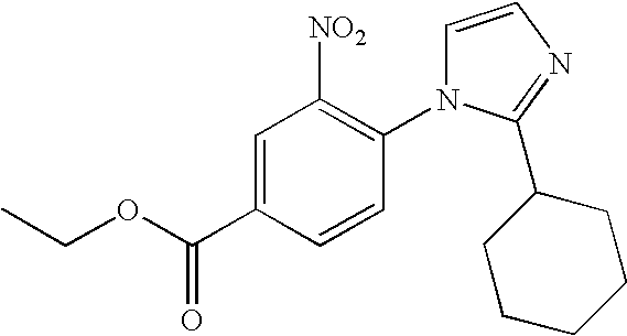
C1=C(C(=O)OCC)C=CC(N2C=CN=C2C2CCCCC2)=C1[NO2]
